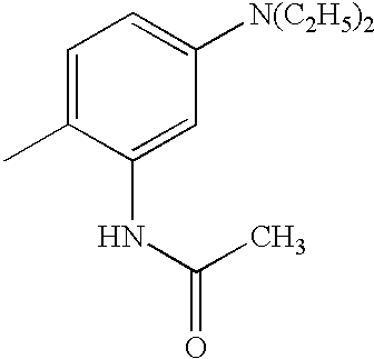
C1=C(C)C(NC(C)=O)=CC([N(C2H5)2])=C1
